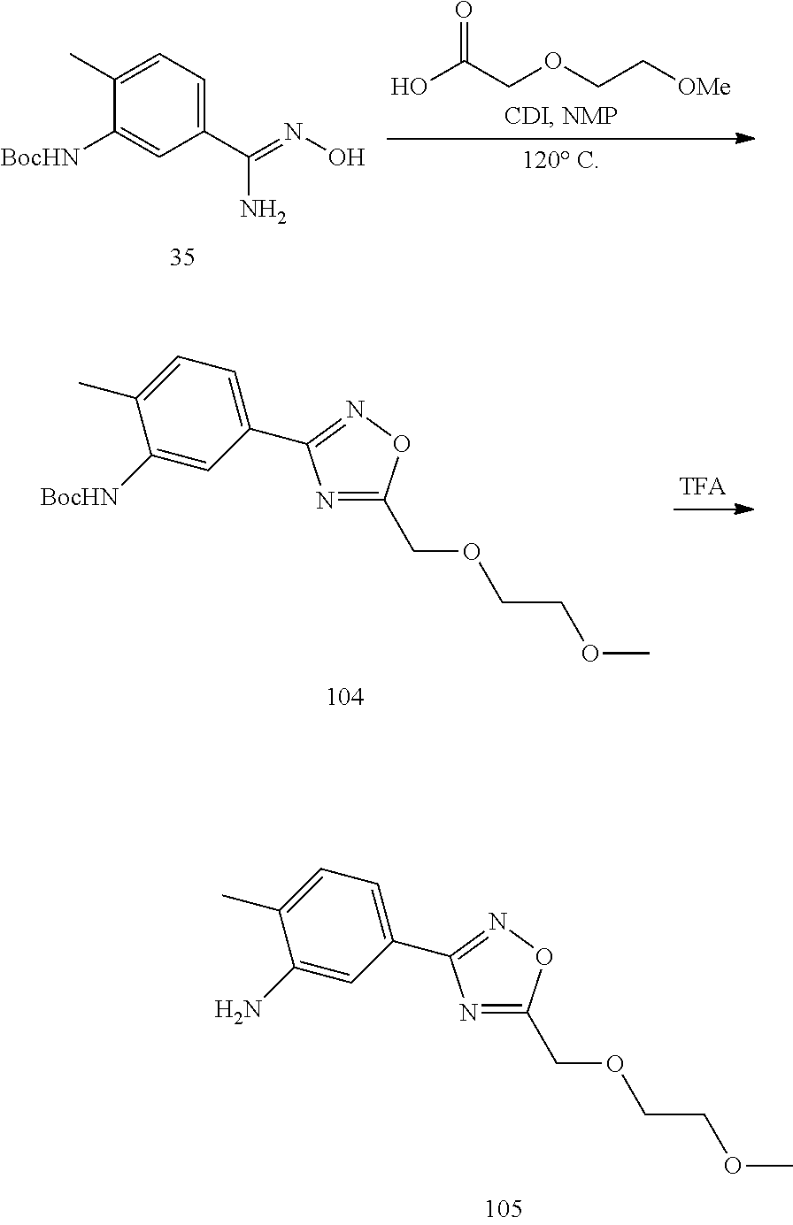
OC(COCC[OMe])=O.C1(C(=NO)N)=CC=C(C)C([BocHN])=C1.N1=C(COCCOC)ON=C1C1=CC=C(C)C([BocHN])=C1.N1=C(COCCOC)ON=C1C1=CC=C(C)C(N)=C1
